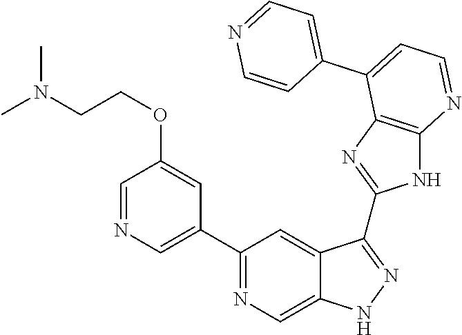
C1(C2=NC=C3C(=C2)C(C2=NC4=C(N2)N=CC=C4C2=CC=NC=C2)=NN3)=CN=CC(OCCN(C)C)=C1
